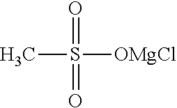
CS([OMgCl])(=O)=O
